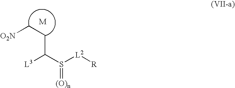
[O2N]CCC(S([L2][R])=[(O)n])[L3]
